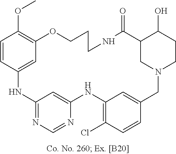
C1=CC2=CC(=C1OC)OCCCNC(=O)C1C(O)CCN(CC3=CC(=C(Cl)C=C3)NC3=CC(=NC=N3)N2)C1
